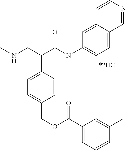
CNCC(C(NC1=CC=C2C(=C1)C=CN=C2)=O)C1=CC=C(COC(C2=CC(C)=CC(C)=C2)=O)C=C1
